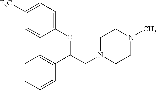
C1(OC(CN2CCN(C)CC2)C2=CC=CC=C2)=CC=C([F3C])C=C1
